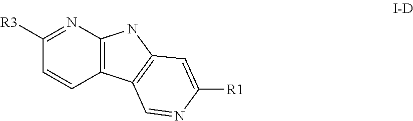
C12=C(N=C([R3])C=C1)NC1=C2C=NC([R1])=C1
